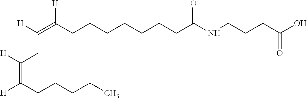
[H]C(=C(CCCCCCCC(NCCCC(O)=O)=O)[H])CC(=C(CCCCC)[H])[H]
